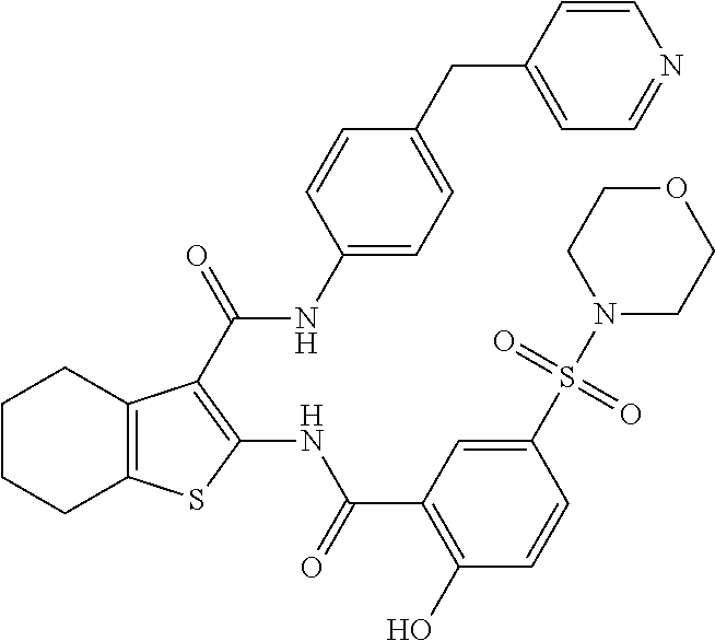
C1CCC2=C(C1)C(C(NC1=CC=C(CC3=CC=NC=C3)C=C1)=O)=C(NC(C1=C(O)C=CC(S(N3CCOCC3)(=O)=O)=C1)=O)S2
